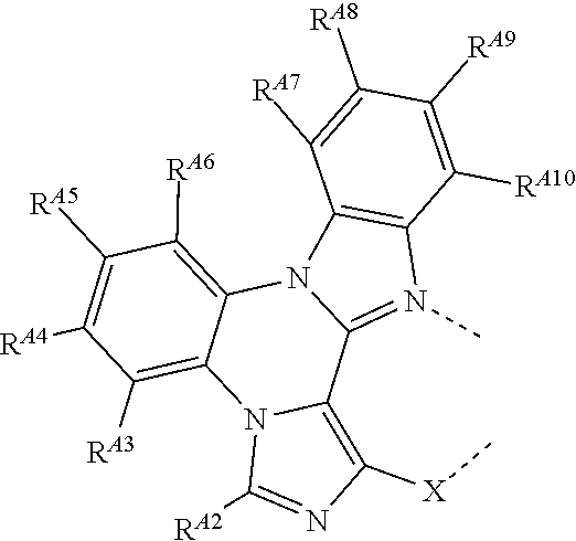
C1([RA6])=C2N3C(=N(C)C4=C3C([RA7])=C([RA8])C([RA9])=C4[RA10])C3=C([X]C)N=C([RA2])N3C2=C([RA3])C([RA4])=C1[RA5]
